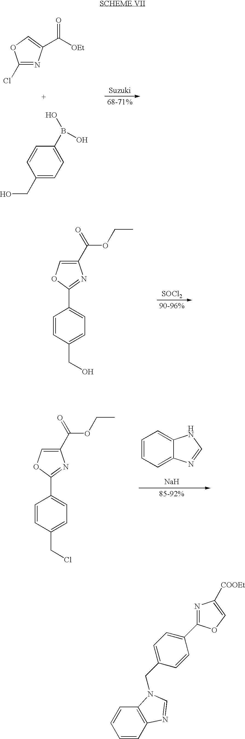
C1(Cl)=NC(C([OEt])=O)=CO1.C1(CO)=CC=C(B(O)O)C=C1.C1=CC(CO)=CC=C1C1=NC(C(=O)OCC)=CO1.[SOCl2].C1=CC(CCl)=CC=C1C1=NC(C(=O)OCC)=CO1.[Na].C1=CC=C2C(=C1)NC=N2.C1=CC2=C(C=C1)N(CC1=CC=C(C3=NC([COOEt])=CO3)C=C1)C=N2
